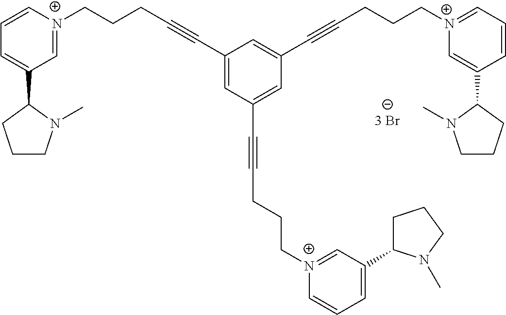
C1=[N+](CCCC#CC2=CC(C#CCCC[N+]3=CC(C4CCCN4C)=CC=C3)=CC(C#CCCC[N+]3=CC=CC(C4N(C)CCC4)=C3)=C2)C=CC=C1C1CCCN1C
